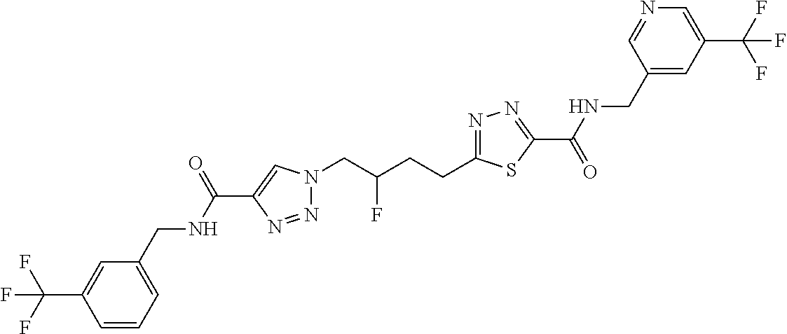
C1(C(NCC2=CC=CC(C(F)(F)F)=C2)=O)=CN(CC(CCC2=NN=C(C(=O)NCC3=CC(C(F)(F)F)=CN=C3)S2)F)N=N1
